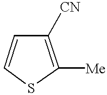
C1([CN])=C([Me])SC=C1
